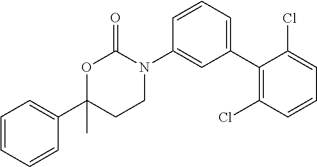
C1=CC=CC(C2(C)CCN(C3=CC(C4=C(Cl)C=CC=C4Cl)=CC=C3)C(=O)O2)=C1
